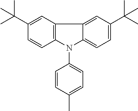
C1(C(C)(C)C)=CC2=C(C=C1)N(C1=CC=C(C)C=C1)C1=CC=C(C(C)(C)C)C=C21
